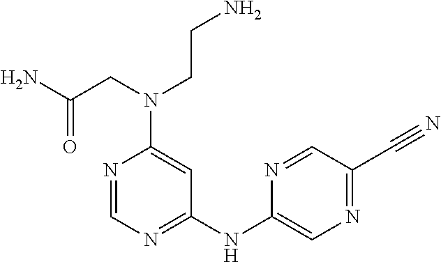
N1=CN=C(NC2=CN=C(C#N)C=N2)C=C1N(CCN)CC(N)=O
